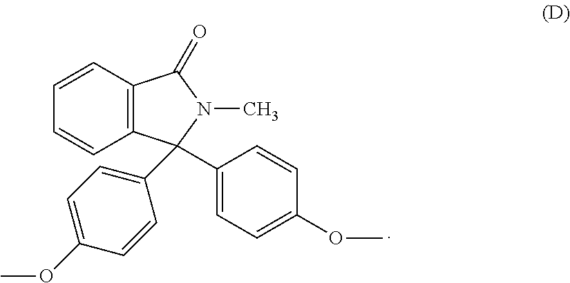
C12=C(C=CC=C1)C(=O)N(C)C2(C1=CC=C(OC)C=C1)C1=CC=C(OC)C=C1
